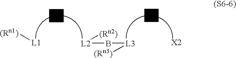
[(Rn1)][L1].[L2](B[L3][(Rn3)])[(Rn2)].[X2]
